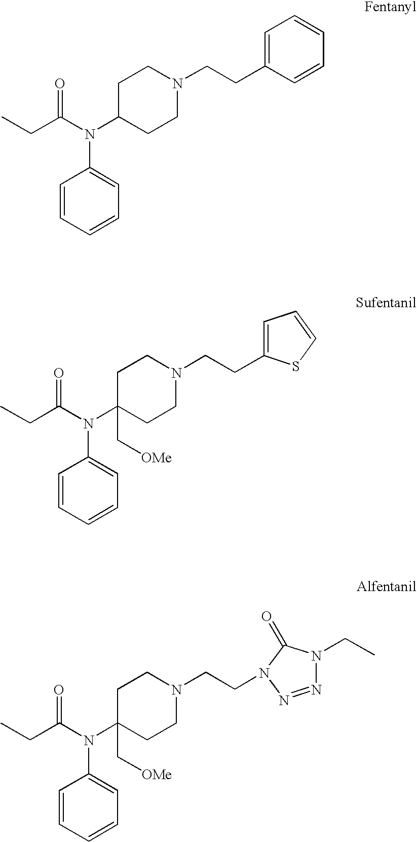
CCC(N(C1CCN(CCC2=CC=CC=C2)CC1)C1=CC=CC=C1)=O.CCC(N(C1(C[OMe])CCN(CCC2=CC=CS2)CC1)C1=CC=CC=C1)=O.CCC(N(C1(C[OMe])CCN(CCN2C(=O)N(CC)N=N2)CC1)C1=CC=CC=C1)=O
